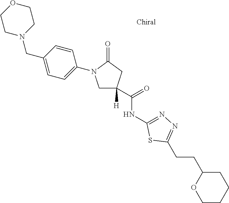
C1C(CCC2=NN=C(NC(=O)C3([H])CN(C4=CC=C(CN5CCOCC5)C=C4)C(=O)C3)S2)OCCC1
